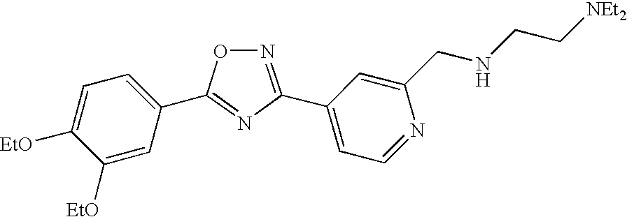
O1N=C(C2=CC=NC(CNCC[NEt2])=C2)N=C1C1=CC=C([EtO])C([EtO])=C1
